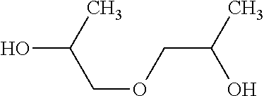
OC(C)COCC(C)O
